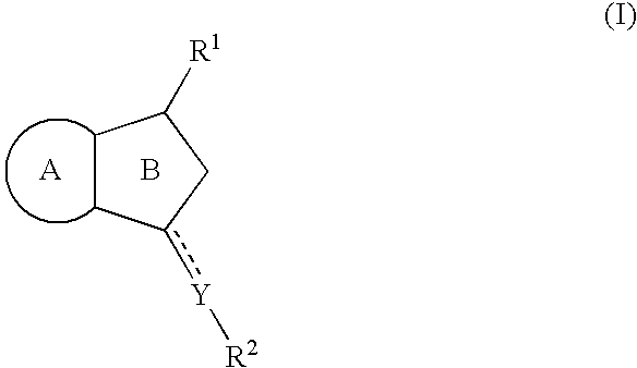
C1Cc([Y][R2])CC1[R1].B
